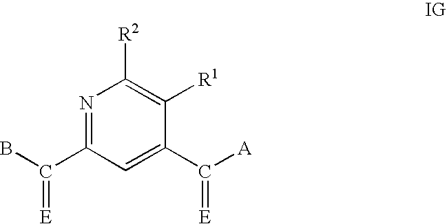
N1=C(C(B)=[E])C=C(C([A])=[E])C([R1])=C1[R2]
